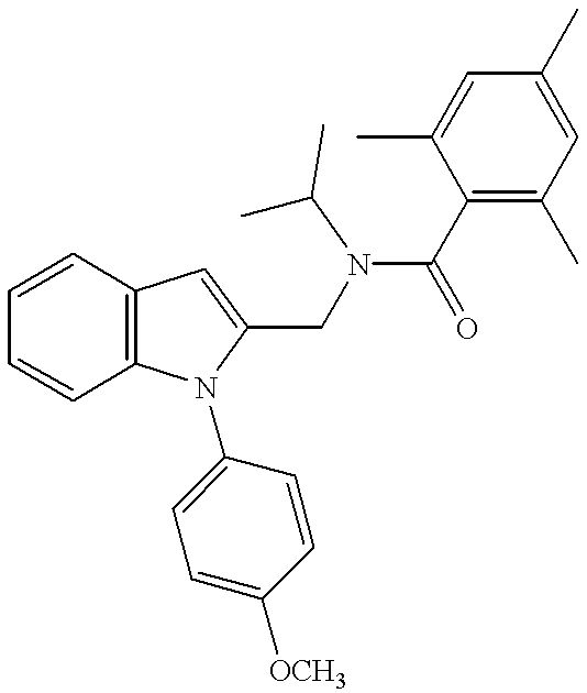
C1=CC2=C(C=C1)C=C(CN(C(C1=C(C)C=C(C)C=C1C)=O)C(C)C)N2C1=CC=C([OCH3])C=C1
